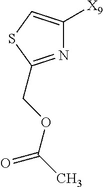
C1([X9])=CSC(COC(C)=O)=N1
